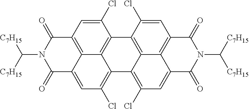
C12=C(Cl)C=C3C4=C(C=C(Cl)C(=C14)C1=C4C2=C(Cl)C=C2C4=C(C=C1Cl)C(=O)N(C([C7H15])[C7H15])C2=O)C(=O)N(C([C7H15])[C7H15])C3=O
